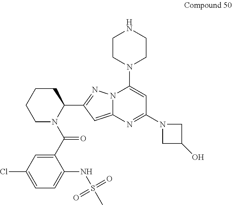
N12C(=CC(C3CCCCN3C(C3=CC(Cl)=CC=C3NS(=O)(=O)C)=O)=N1)N=C(N1CC(O)C1)C=C2N1CCNCC1
